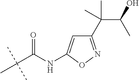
N(C(C(C)(C)C)=O)C1=CC(C(C(C)O)(C)C)=NO1
